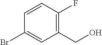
C1=CC(F)=C(CO)C=C1Br
